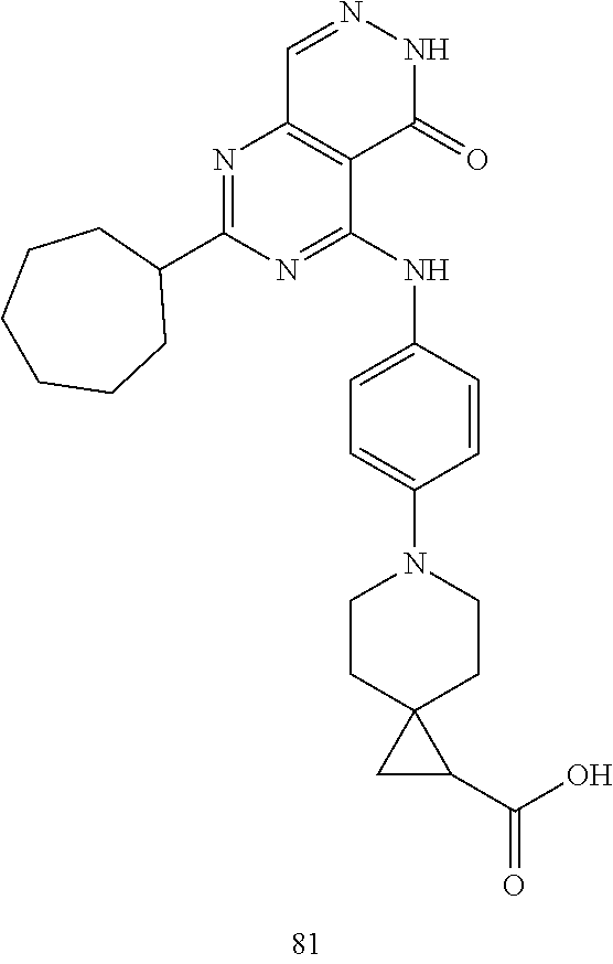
C1=NNC(=O)C2=C1N=C(C1CCCCCC1)N=C2NC1=CC=C(N2CCC3(CC2)CC3C(O)=O)C=C1
